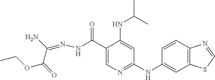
C1(C(NN=C(N)C(=O)OCC)=O)=CN=C(NC2=CC3=C(C=C2)N=CS3)C=C1NC(C)C
